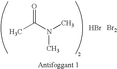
CC(N(C)C)=O.Br.[Br2]
